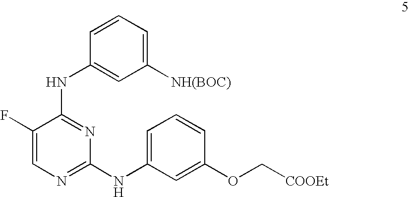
C1([NH(BOC)])=CC=CC(NC2=NC(NC3=CC=CC(OC[COOEt])=C3)=NC=C2F)=C1
